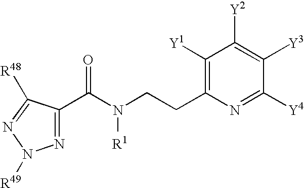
N1=C(C(N(CCC2=C([Y1])C([Y2])=C([Y3])C([Y4])=N2)[R1])=O)C([R48])=NN1[R49]
